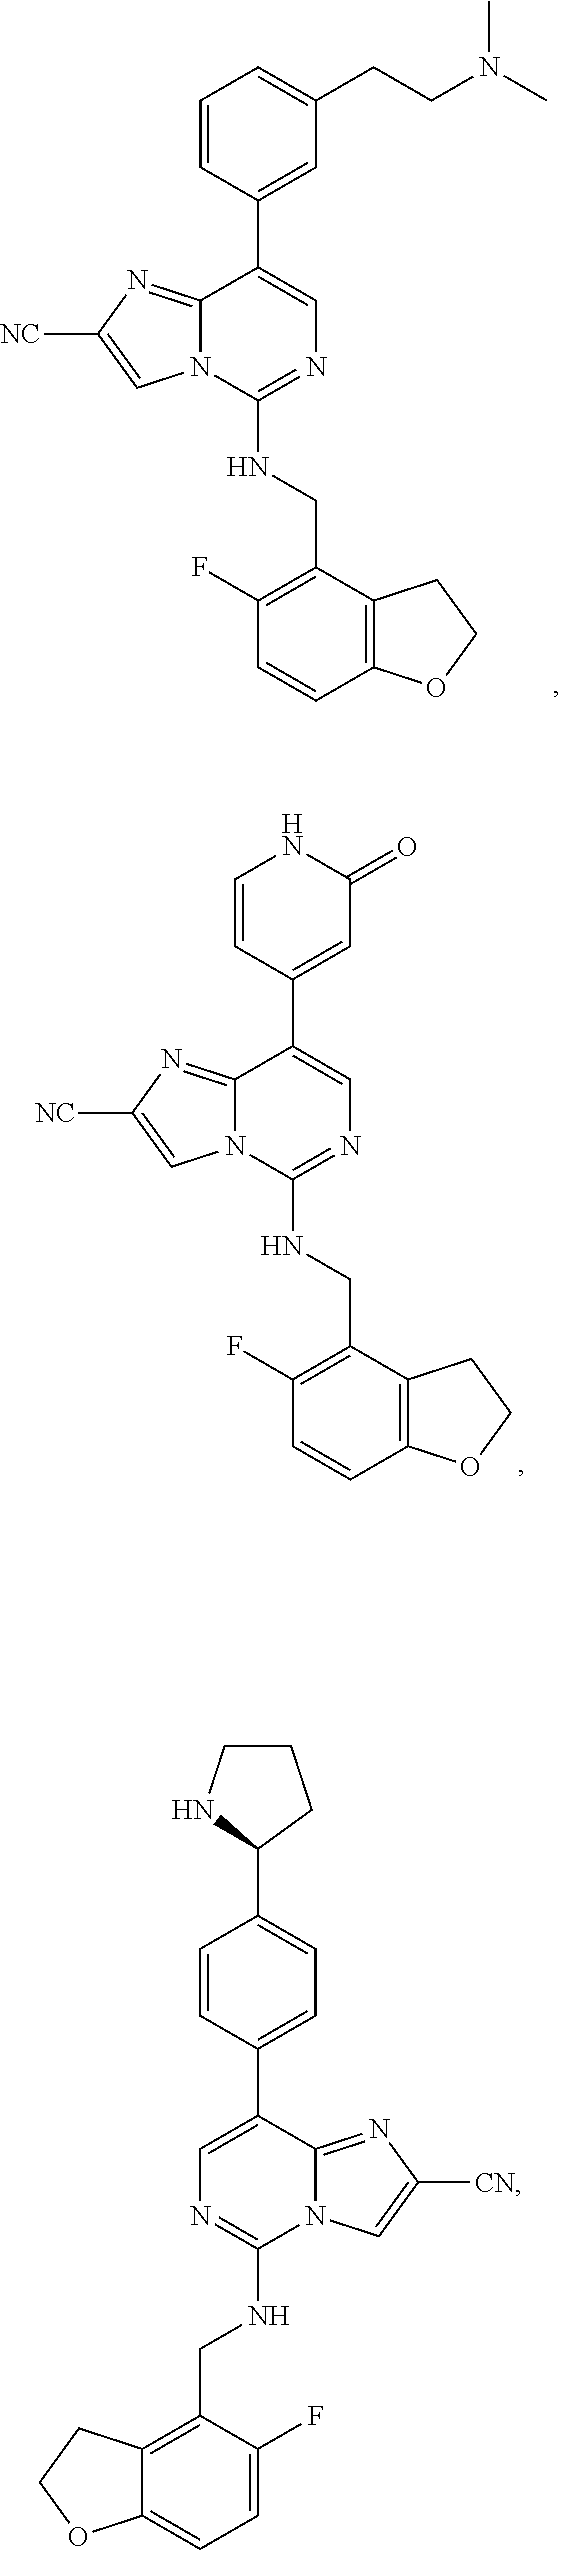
C12=C(C(CNC3=NC=C(C4=CC(CCN(C)C)=CC=C4)C4=NC([NC])=CN34)=C(F)C=C1)CCO2.C12=C(C(CNC3=NC=C(C4=CC(=O)NC=C4)C4=NC([NC])=CN34)=C(F)C=C1)CCO2.C1=C(C2=CC=C(C3CCCN3)C=C2)C2=NC([CN])=CN2C(NCC2=C3C(=CC=C2F)OCC3)=N1
